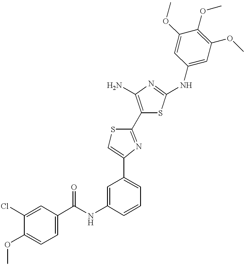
C(NC1=CC(C2=CSC(C3=C(N)N=C(NC4=CC(OC)=C(OC)C(OC)=C4)S3)=N2)=CC=C1)(=O)C1=CC=C(OC)C(Cl)=C1
